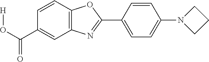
C1=CC2=C(C=C1C(O[H])=O)N=C(C1=CC=C(N3CCC3)C=C1)O2
